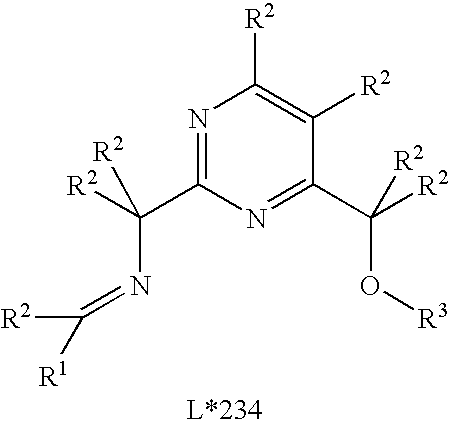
N1=C(C([R2])(N=C([R2])[R1])[R2])N=C(C([R2])(O[R3])[R2])C([R2])=C1[R2]
